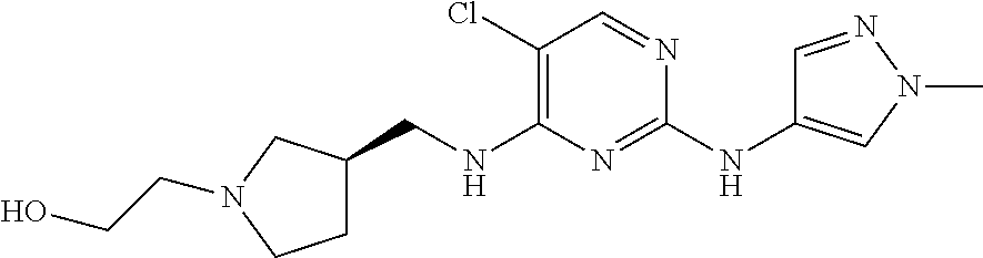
C1(Cl)=C(NCC2CCN(CCO)C2)N=C(NC2=CN(C)N=C2)N=C1
